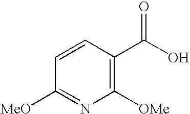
C1([OMe])=C(C(O)=O)C=CC([MeO])=N1
